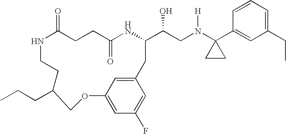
N1C(=O)CCC(=O)NC(C(CN(C2(C3=CC(CC)=CC=C3)CC2)[H])O)CC2=CC(=CC(F)=C2)OCC(CCC)CC1
